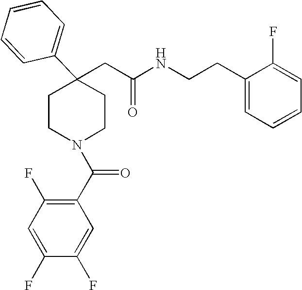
C(C1(C2=CC=CC=C2)CCN(C(C2=C(F)C=C(F)C(F)=C2)=O)CC1)C(NCCC1=CC=CC=C1F)=O
